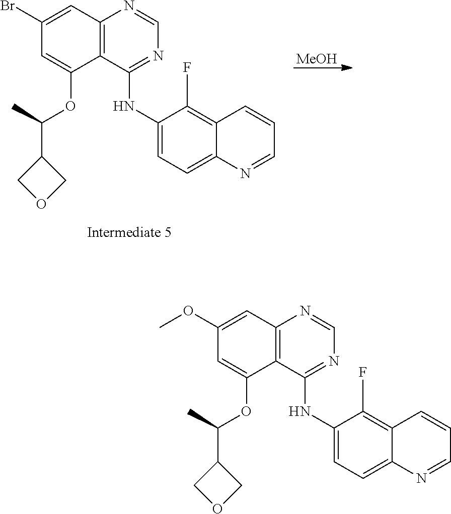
C1(OC)=CC2=C(C(OC(C3COC3)C)=C1)C(NC1=CC=C3C(=C1F)C=CC=N3)=NC=N2.C1(Br)=CC2=C(C(OC(C3COC3)C)=C1)C(NC1=CC=C3C(=C1F)C=CC=N3)=NC=N2.[MeOH]
